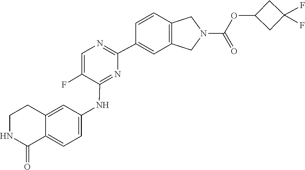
C1(C2=CC3=C(C=C2)CN(C(=O)OC2CC(F)(F)C2)C3)=NC=C(F)C(NC2=CC=C3C(=C2)CCNC3=O)=N1
